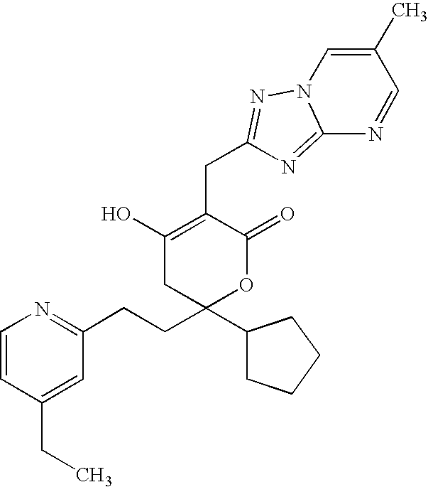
C1(O)=C(CC2=NN3C(=N2)N=CC(C)=C3)C(=O)OC(CCC2=NC=CC(CC)=C2)(C2CCCC2)C1
